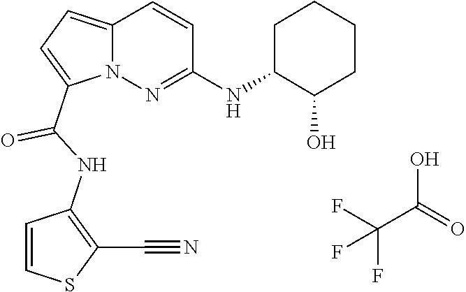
C(C(O)=O)(F)(F)F.N12C(=CC=C1C(NC1=C(C#N)SC=C1)=O)C=CC(NC1C(O)CCCC1)=N2
